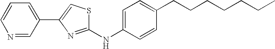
C1=CC(NC2=NC(C3=CC=CN=C3)=CS2)=CC=C1CCCCCCC
